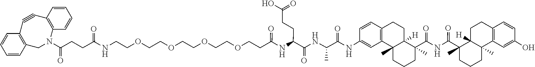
C1#CC2=C(CN(C(=O)CCC(=O)NCCOCCOCCOCCOCCC(=O)NC(C(=O)NC(C(NC3=CC4=C(C=C3)CCC3([H])C(C(=O)NC(C5(C)CCCC6(C)C7=C(C=CC(O)=C7)CCC65[H])=O)(C)CCCC34C)=O)C)CCC(O)=O)C3=C1C=CC=C3)C=CC=C2
